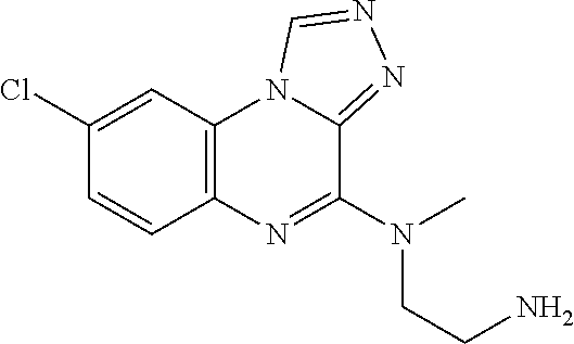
C12=C(C=C(Cl)C=C1)N1C(=NN=C1)C(N(C)CCN)=N2
